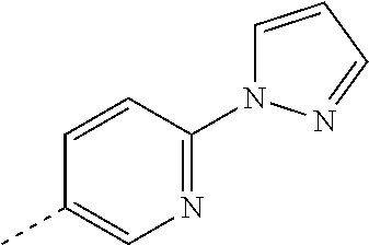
C1=CC(N2C=CC=N2)=NC=C1C
